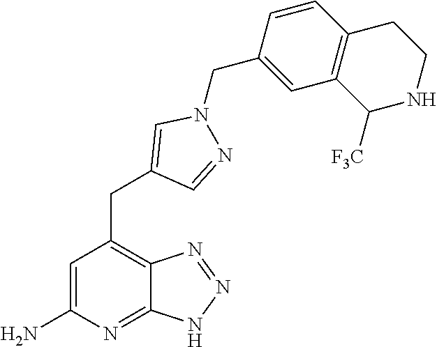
C1=C(N)N=C2C(=C1CC1=CN(CC3=CC4=C(C=C3)CCNC4[F3C])N=C1)N=NN2
